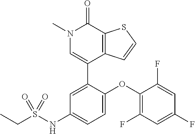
S1C=CC2=C1C(=O)N(C)C=C2C1=CC(NS(CC)(=O)=O)=CC=C1OC1=C(F)C=C(F)C=C1F
